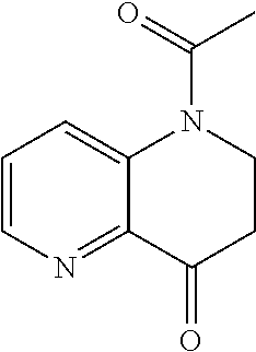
C1=CN=C2C(=C1)N(C(C)=O)CCC2=O
